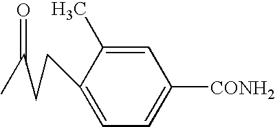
C1=C(C)C(CCC(C)=O)=CC=C1[CONH2]
